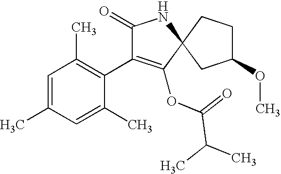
C1=C(C)C=C(C)C(C2=C(OC(C(C)C)=O)C3(NC2=O)CCC(OC)C3)=C1C
